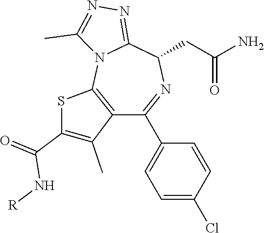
NC(CC1N=C(C2=CC=C(Cl)C=C2)C2=C(N3C1=NN=C3C)SC(C(N[R])=O)=C2C)=O
